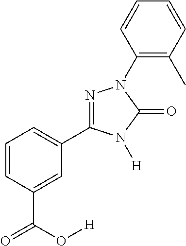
C1=CC=C(C2=NN(C3=C(C)C=CC=C3)C(=O)N2[H])C=C1C(O[H])=O
